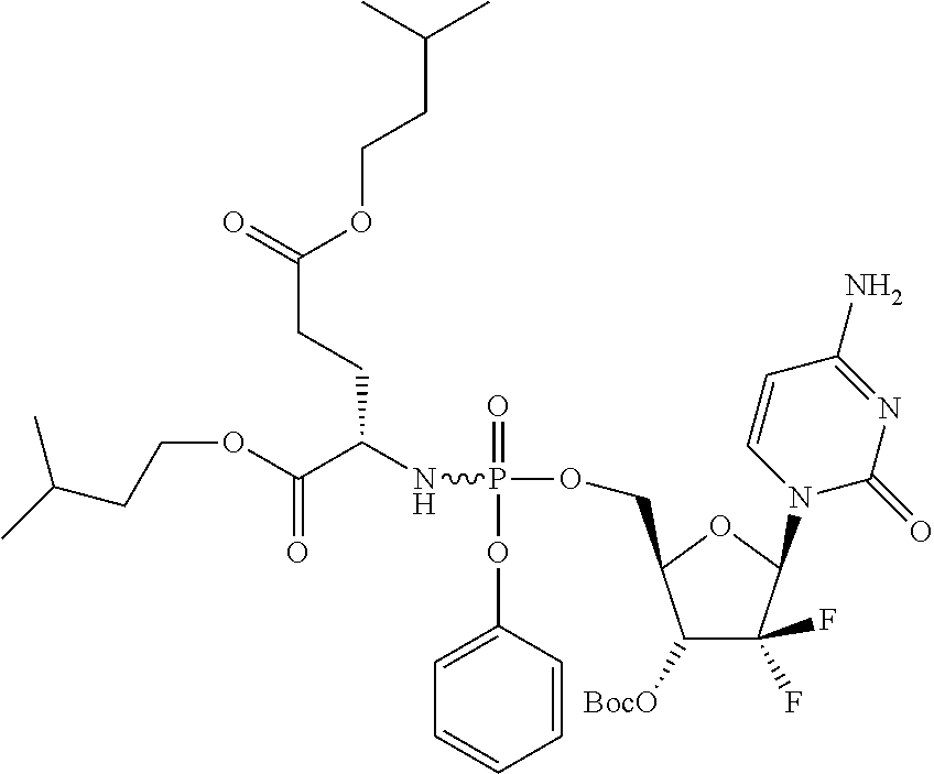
C1([BocO])C(F)(F)C(N2C(=O)N=C(N)C=C2)OC1COP(=O)(OC1=CC=CC=C1)NC(C(=O)OCCC(C)C)CCC(OCCC(C)C)=O
